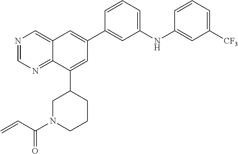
C1=CC=C(NC2=CC([CF3])=CC=C2)C=C1C1=CC2=CN=CN=C2C(C2CN(C(C=C)=O)CCC2)=C1
